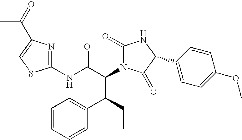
C1(NC(C(C(C2=CC=CC=C2)CC)N2C(=O)NC(C3=CC=C(OC)C=C3)C2=O)=O)=NC(C(C)=O)=CS1
